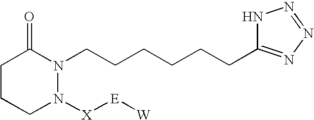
C1CCN([X][E][W])N(CCCCCCC2=NN=NN2)C1=O
